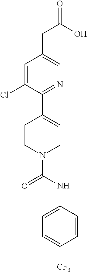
C1=C(Cl)C(C2=CCN(C(NC3=CC=C([CF3])C=C3)=O)CC2)=NC=C1CC(=O)O
